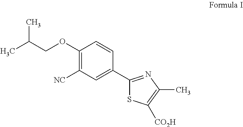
C1(C2=CC([NC])=C(OCC(C)C)C=C2)=NC(C)=C([CO2H])S1
